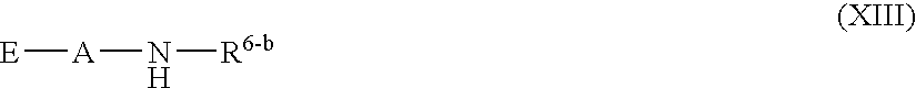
[E][A]N[R6-b]
